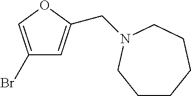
C1(Br)=COC(CN2CCCCCC2)=C1
